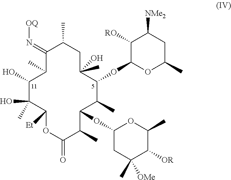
C1(O)C(C)(O)C([Et])OC(=O)C(C)C(OC2CC([OMe])(C)C([OR])C(C)O2)C(C)C(OC2C([RO])C([NMe2])CC(C)O2)C(O)(C)CC(C)C(=N[OQ])C1C
